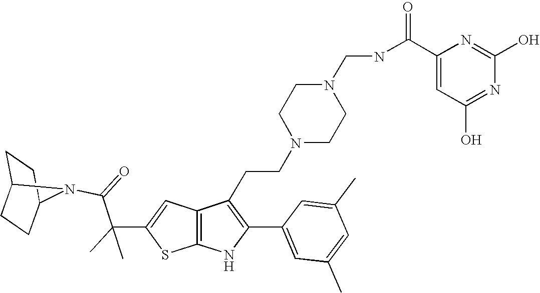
C1C2CCC(C1)N2C(=O)C(C1=CC2=C(S1)NC(C1=CC(C)=CC(C)=C1)=C2CCN1CCN(CNC(C2=CC(O)=NC(O)=N2)=O)CC1)(C)C
